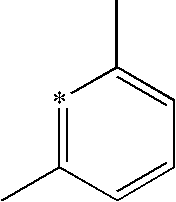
*1=C(C)C=CC=C1C
